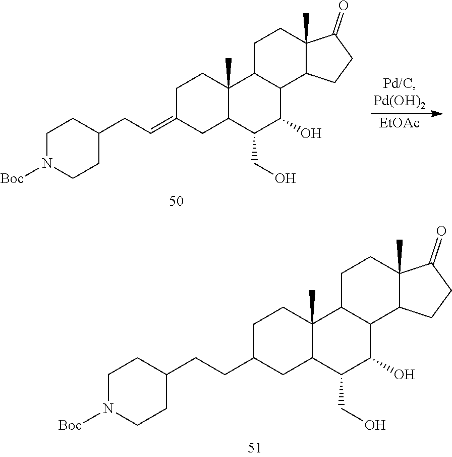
C1(CCC2CC3C(C)(CC2)C2C(C(O)C3CO)C3C(C)(CC2)C(=O)CC3)CCN([Boc])CC1.[EtOAc].C1(CC=C2CC3C(C)(CC2)C2C(C(O)C3CO)C3C(C)(CC2)C(=O)CC3)CCN([Boc])CC1
